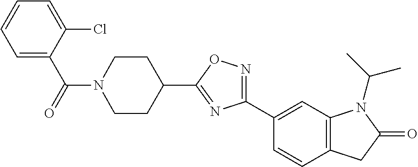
C(N1CCC(C2=NC(C3=CC4=C(C=C3)CC(=O)N4C(C)C)=NO2)CC1)(=O)C1=CC=CC=C1Cl
